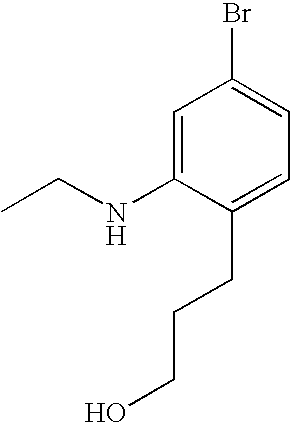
C1=C(NCC)C(CCCO)=CC=C1Br
